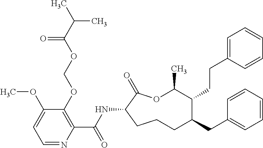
C1CC(NC(C2=C(OCOC(C(C)C)=O)C(OC)=CC=N2)=O)C(=O)OC(C)C(CCC2=CC=CC=C2)C(CC2=CC=CC=C2)C1
